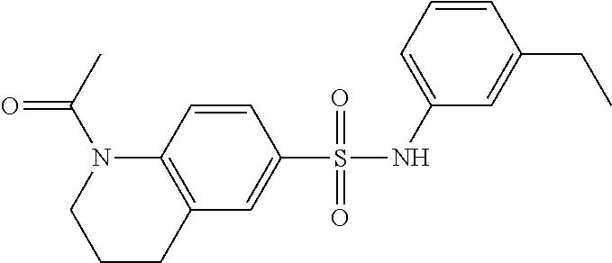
C12=C(CCCN1C(C)=O)C=C(S(NC1=CC=CC(CC)=C1)(=O)=O)C=C2
